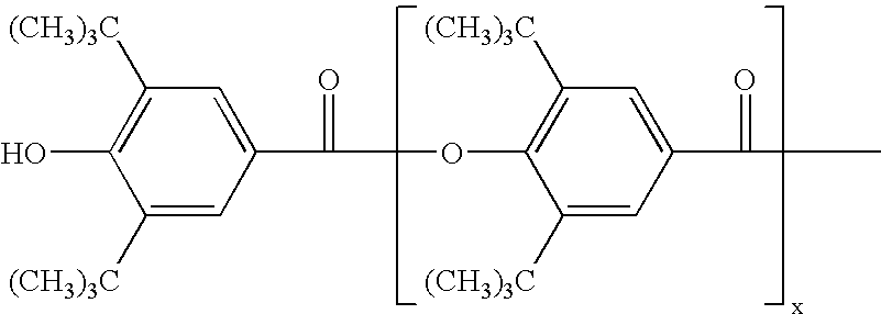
C1=C(C(OC2=C([(CH3)3C])C=C(C(C)=O)C=C2[(CH3)3C])=O)C=C([(CH3)3C])C(O)=C1[(CH3)3C]
